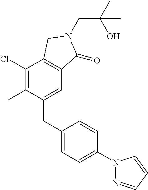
C1(Cl)=C(C)C(CC2=CC=C(N3N=CC=C3)C=C2)=CC2=C1CN(CC(C)(O)C)C2=O
